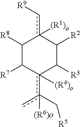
C1([R8])C([R7])c(c(C[R5])(c)[(R6)o])([(R4)o])C([R3])C([R2])c1(c[R9])[(R1)o]
